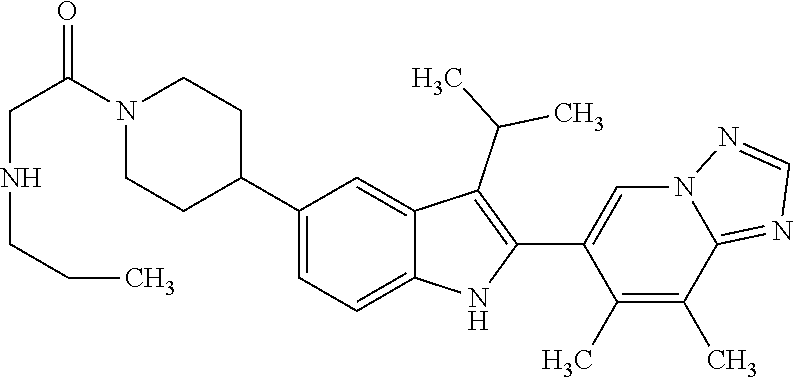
C1(C2CCN(C(CNCCC)=O)CC2)=CC=C2C(=C1)C(C(C)C)=C(C1=CN3C(=NC=N3)C(C)=C1C)N2
